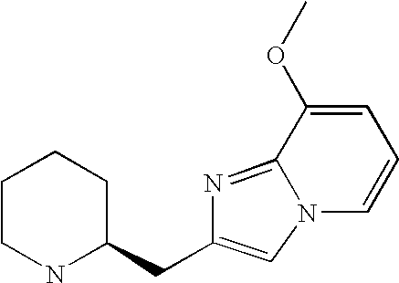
C1=C(OC)C2=NC(CC3CCCCN3)=CN2C=C1
